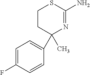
C1=C(F)C=CC(C2(C)N=C(N)SCC2)=C1
